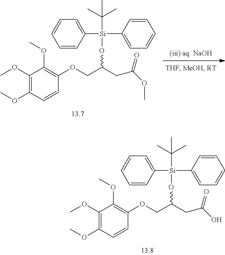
C1(OC)=C(OC)C=CC(OCC(CC(O)=O)O[Si](C2=CC=CC=C2)(C(C)(C)C)C2=CC=CC=C2)=C1OC.C1(OC)=C(OC)C=CC(OCC(CC(=O)OC)O[Si](C2=CC=CC=C2)(C(C)(C)C)C2=CC=CC=C2)=C1OC
